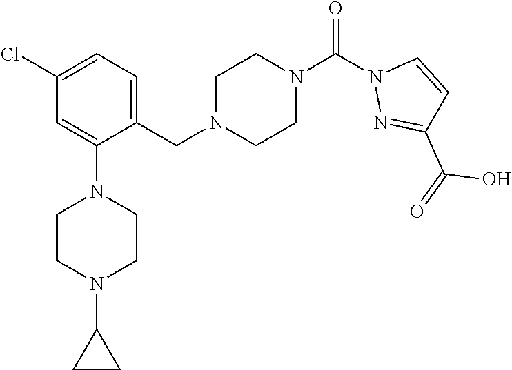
ClC1=CC=C(CN2CCN(C(N3N=C(C(=O)O)C=C3)=O)CC2)C(N2CCN(C3CC3)CC2)=C1
